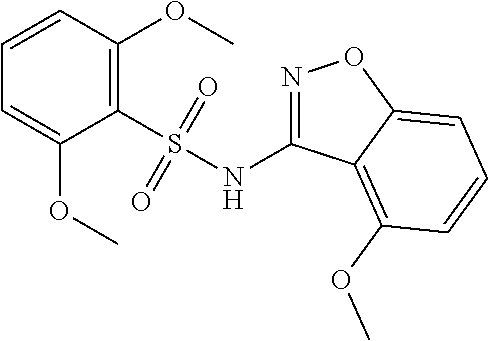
C1=CC(OC)=C(S(NC2=NOC3=CC=CC(OC)=C23)(=O)=O)C(OC)=C1
